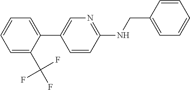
C1=C(C2=CN=C(NCC3=CC=CC=C3)C=C2)C(C(F)(F)F)=CC=C1
